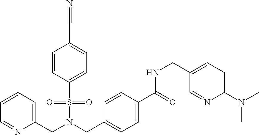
C1=C(S(N(CC2=CC=C(C(=O)NCC3=CC=C(N(C)C)N=C3)C=C2)CC2=CC=CC=N2)(=O)=O)C=CC(C#N)=C1
